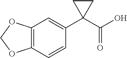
C1=CC2=C(C=C1C1(C(O)=O)CC1)OCO2
